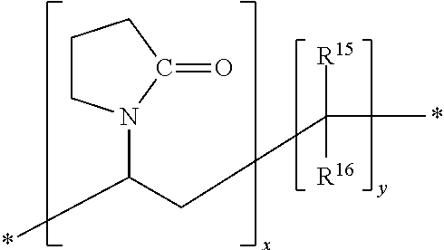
*C(CC(*)([R15])[R16])N1CCCC1=O
